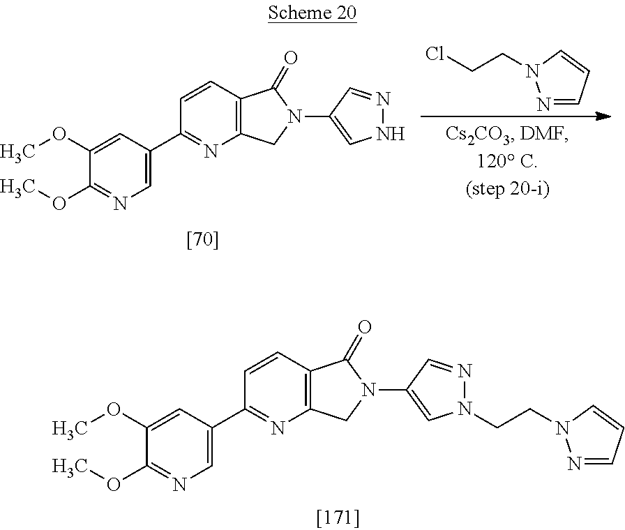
C1=CC2=C(N=C1C1=CN=C(OC)C(OC)=C1)CN(C1=CNN=C1)C2=O.N1=CC=CN1CCCl.C1=CC2=C(N=C1C1=CN=C(OC)C(OC)=C1)CN(C1=CN(CCN3N=CC=C3)N=C1)C2=O
